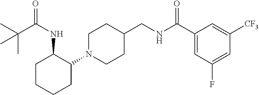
N1(C2C(NC(=O)C(C)(C)C)CCCC2)CCC(CNC(C2=CC(F)=CC([CF3])=C2)=O)CC1
